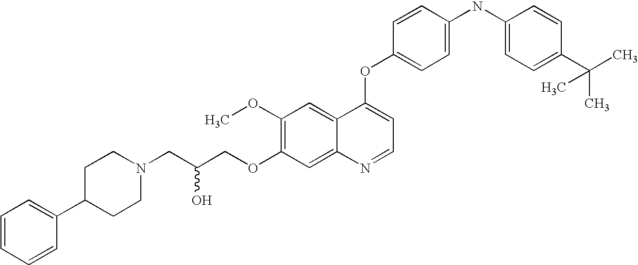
C(COC1=C(OC)C=C2C(=C1)N=CC=C2OC1=CC=C(NC2=CC=C(C(C)(C)C)C=C2)C=C1)(CN1CCC(C2=CC=CC=C2)CC1)O
